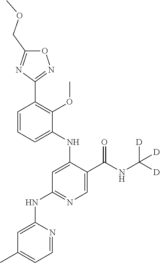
C1=CC=C(NC2=CC(NC3=CC(C)=CC=N3)=NC=C2C(NC([D])([D])[D])=O)C(OC)=C1C1=NOC(COC)=N1
